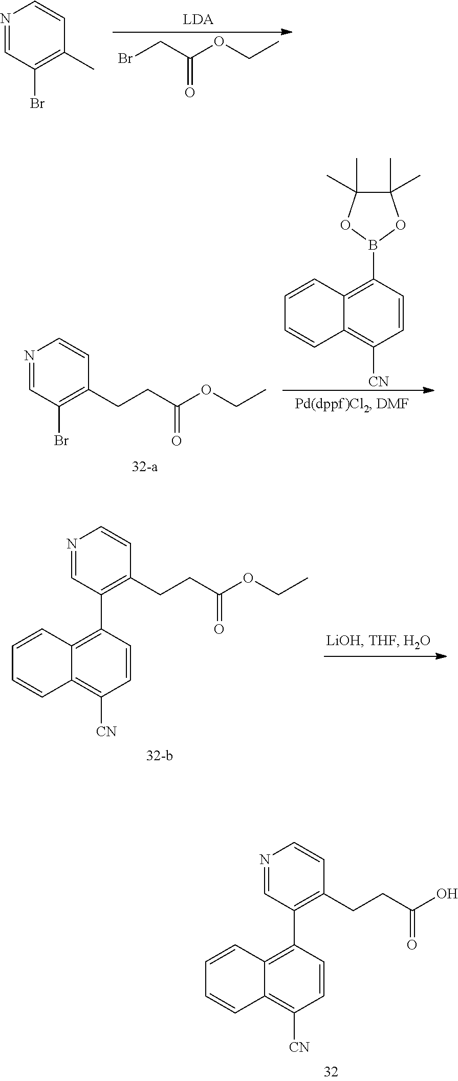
C1=CC(C2=C(CCC(O)=O)C=CN=C2)=C2C(=C1[CN])C=CC=C2.C(=O)(CBr)OCC.N1=CC(Br)=C(C)C=C1.N1=CC(Br)=C(CCC(OCC)=O)C=C1.C1=CC(B2OC(C)(C)C(C)(C)O2)=C2C(=C1[CN])C=CC=C2.C1=CC(C2=C(CCC(OCC)=O)C=CN=C2)=C2C(=C1[CN])C=CC=C2
